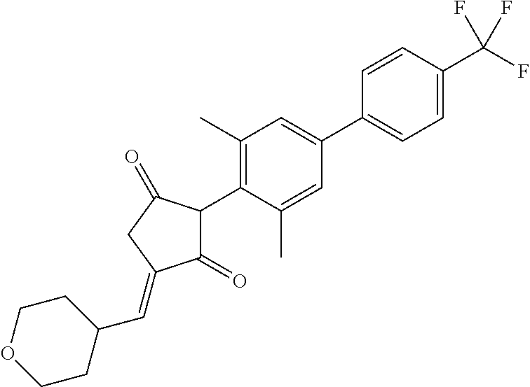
C1(=O)C(C2=C(C)C=C(C3=CC=C(C(F)(F)F)C=C3)C=C2C)C(=O)CC1=CC1CCOCC1
